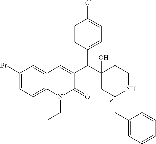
C1(Br)=CC=C2C(=C1)C=C(C(C1(O)CC(CC3=CC=CC=C3)NCC1)C1=CC=C(Cl)C=C1)C(=O)N2CC.[R]
